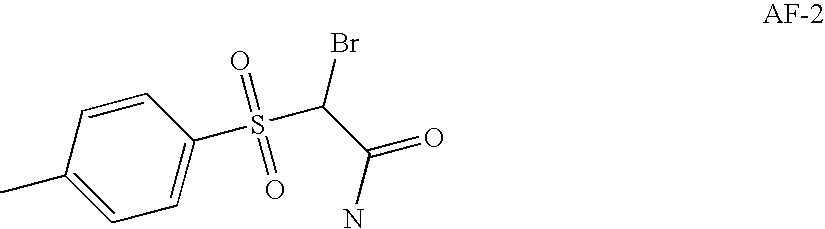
C1=C(S(C(C(N)=O)Br)(=O)=O)C=CC(C)=C1
